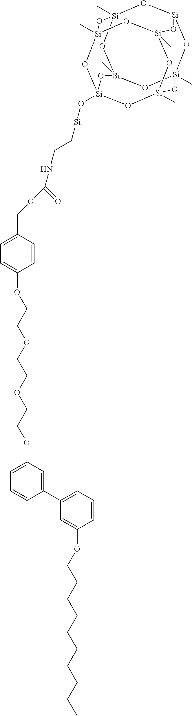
C(NC(=O)OCC1=CC=C(OCCOCCOCCOC2=CC=CC(C3=CC=CC(OCCCCCCCCCC)=C3)=C2)C=C1)C[Si]O[Si]12O[Si]3(C)O[Si]4(C)O[Si](C)(O1)O[Si]1(C)O[Si](C)(O[Si](C)(O[Si](O1)O4)O3)O2
